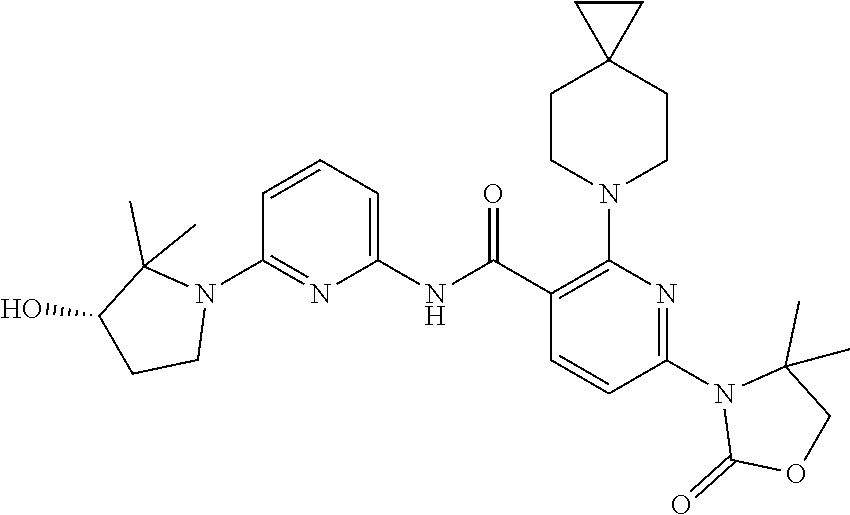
C1(NC(C2=C(N3CCC4(CC3)CC4)N=C(N3C(=O)OCC3(C)C)C=C2)=O)=CC=CC(N2C(C)(C)C(O)CC2)=N1
